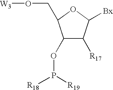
C1(OP([R18])[R19])C([R17])C([Bx])OC1CO[W3]
